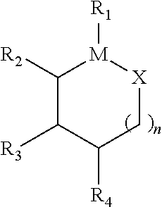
C1([R2])C([R3])C([R4])C[X][M]1[R1]
